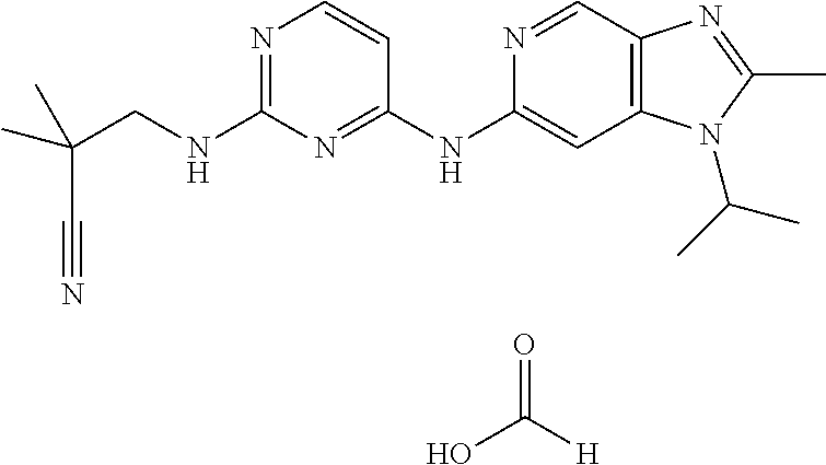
OC([H])=O.C1(NCC(C)(C)C#N)=NC=CC(NC2=CC3=C(C=N2)N=C(C)N3C(C)C)=N1
